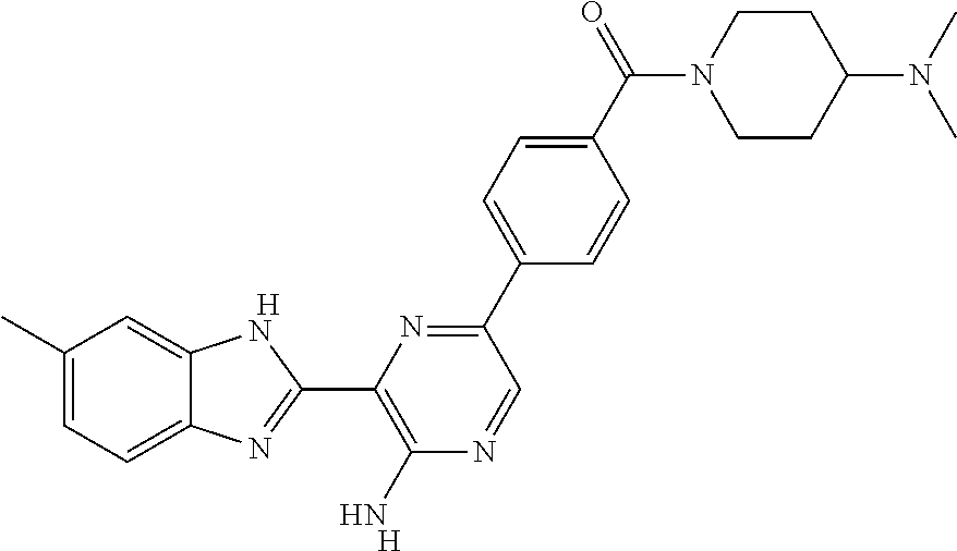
CC1=CC=C2C(=C1)NC(C1=C(N)N=CC(C3=CC=C(C(=O)N4CCC(N(C)C)CC4)C=C3)=N1)=N2.[H].[H]
